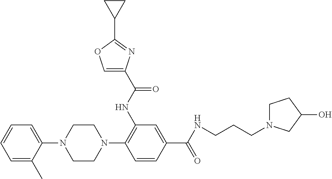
C1=CC=C(C)C(N2CCN(C3=C(NC(C4=COC(C5CC5)=N4)=O)C=C(C(=O)NCCCN4CCC(O)C4)C=C3)CC2)=C1
